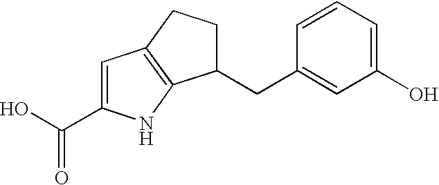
C1CC2=C(NC(C(O)=O)=C2)C1CC1=CC(O)=CC=C1
